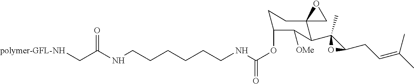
C1C(OC(NCCCCCCNC(C[polymer-GFL-NH])=O)=O)C([OMe])C(C2(C)C(CC=C(C)C)O2)C2(C1)CO2
